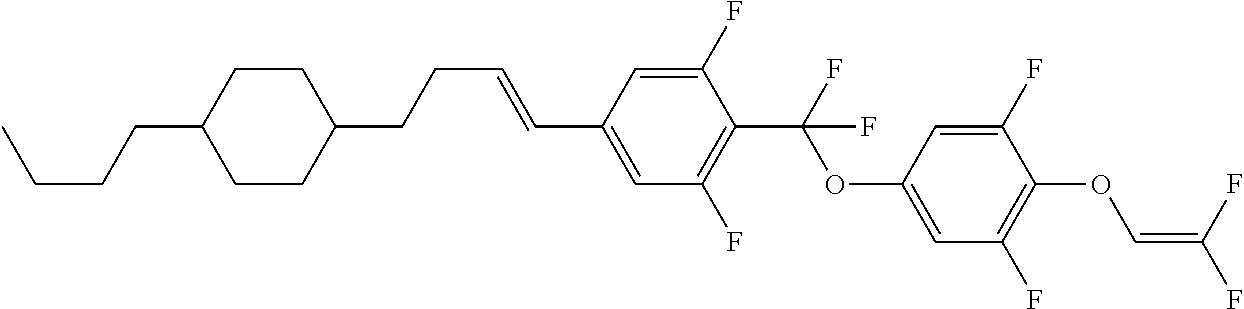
C1CC(CCC=CC2=CC(F)=C(C(F)(OC3=CC(F)=C(OC=C(F)F)C(F)=C3)F)C(F)=C2)CCC1CCCC
